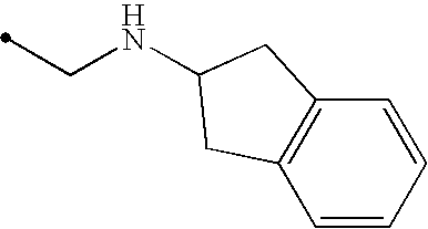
C1=CC=CC2=C1CC(NCC)C2
